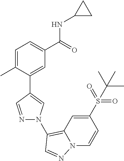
C1=C(C)C(C2=CN(C3=C4C=C(S(C(C)(C)C)(=O)=O)C=CN4N=C3)N=C2)=CC(C(=O)NC2CC2)=C1
